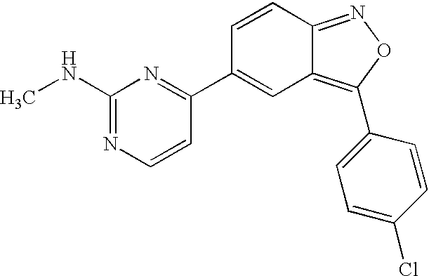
CNC1=NC=CC(C2=CC3=C(C4=CC=C(Cl)C=C4)ON=C3C=C2)=N1
